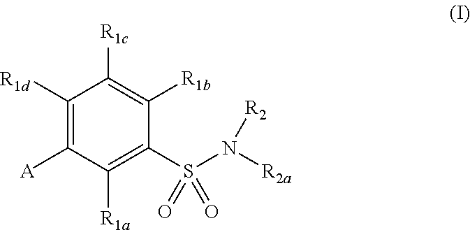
C1([R1d])=C([A])C([R1a])=C(S(N([R2a])[R2])(=O)=O)C([R1b])=C1[R1c]
